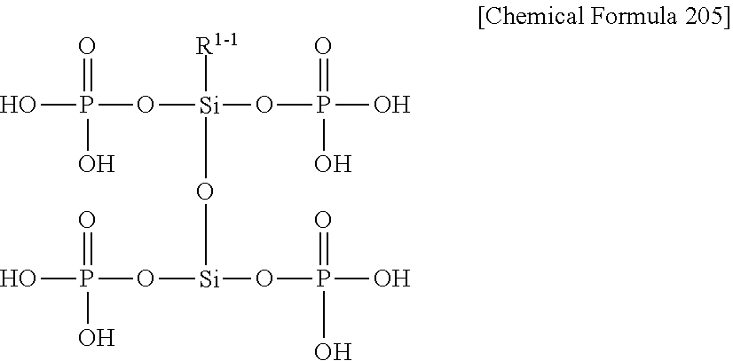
O([Si]([R1-1])(O[Si](OP(=O)(O)O)OP(=O)(O)O)OP(=O)(O)O)P(=O)(O)O
